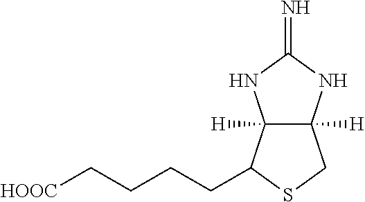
C12([H])C([H])(NC(=N)N1)CSC2CCCC[HOOC]
